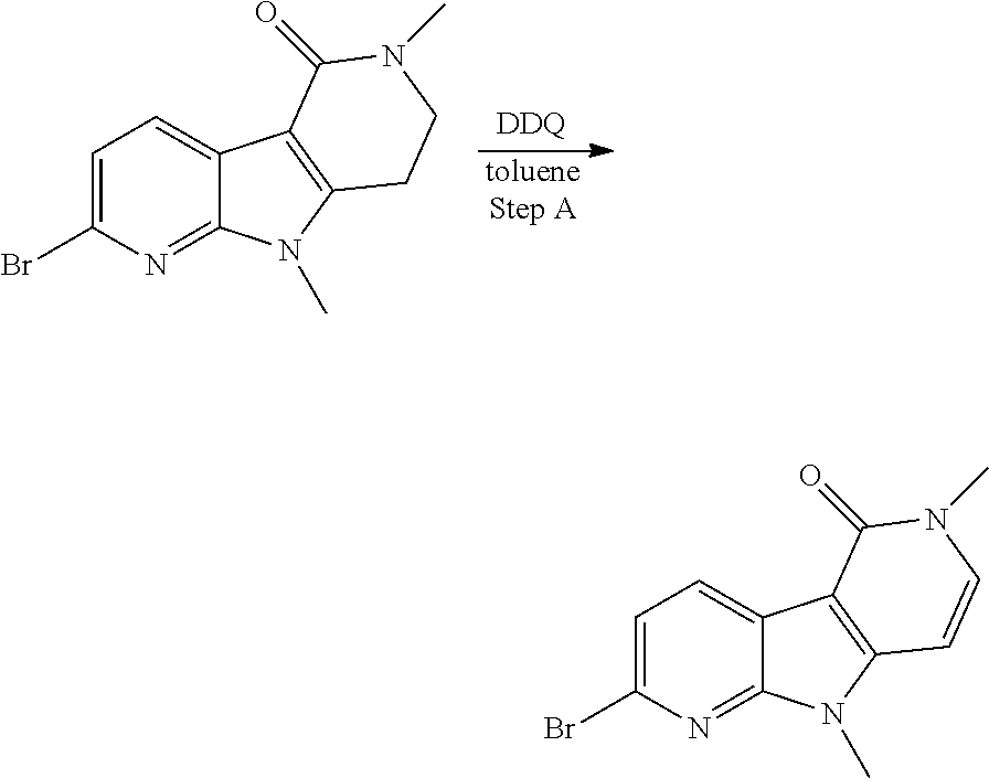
[DDQ].[tolueneStep A].C1=C(Br)N=C2C(=C1)C1=C(N2C)CCN(C)C1=O.C1=C(Br)N=C2C(=C1)C1=C(N2C)C=CN(C)C1=O
